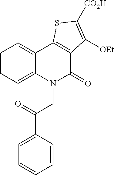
C1=CC=C2C(=C1)C1=C(C(=O)N2CC(=O)C2=CC=CC=C2)C([OEt])=C([CO2H])S1
